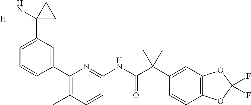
C1(C2=CC(C3(N)CC3)=CC=C2)=C(C)C=CC(NC(C2(C3=CC4=C(C=C3)OC(F)(F)O4)CC2)=O)=N1.[H]
